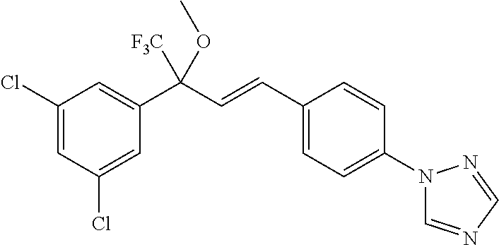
C1(Cl)=CC(Cl)=CC(C(C=CC2=CC=C(N3C=NC=N3)C=C2)(OC)[F3C])=C1
